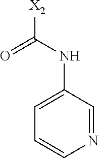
C1(NC(=O)[X2])=CC=CN=C1
